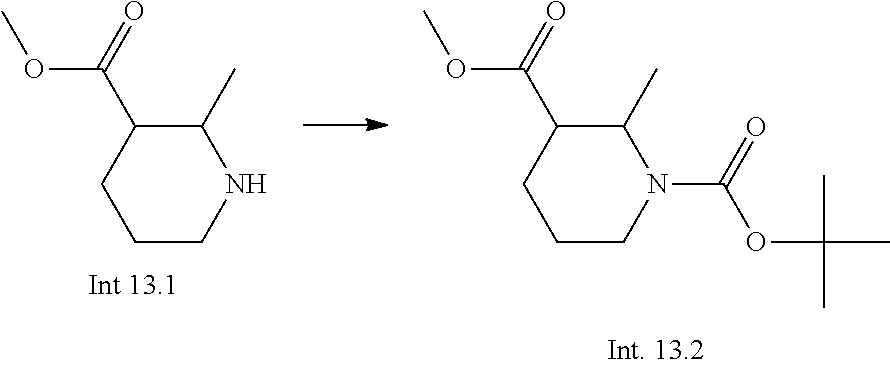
C1CNC(C)C(C(=O)OC)C1.C1CN(C(=O)OC(C)(C)C)C(C)C(C(=O)OC)C1
